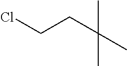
ClCCC(C)(C)C
